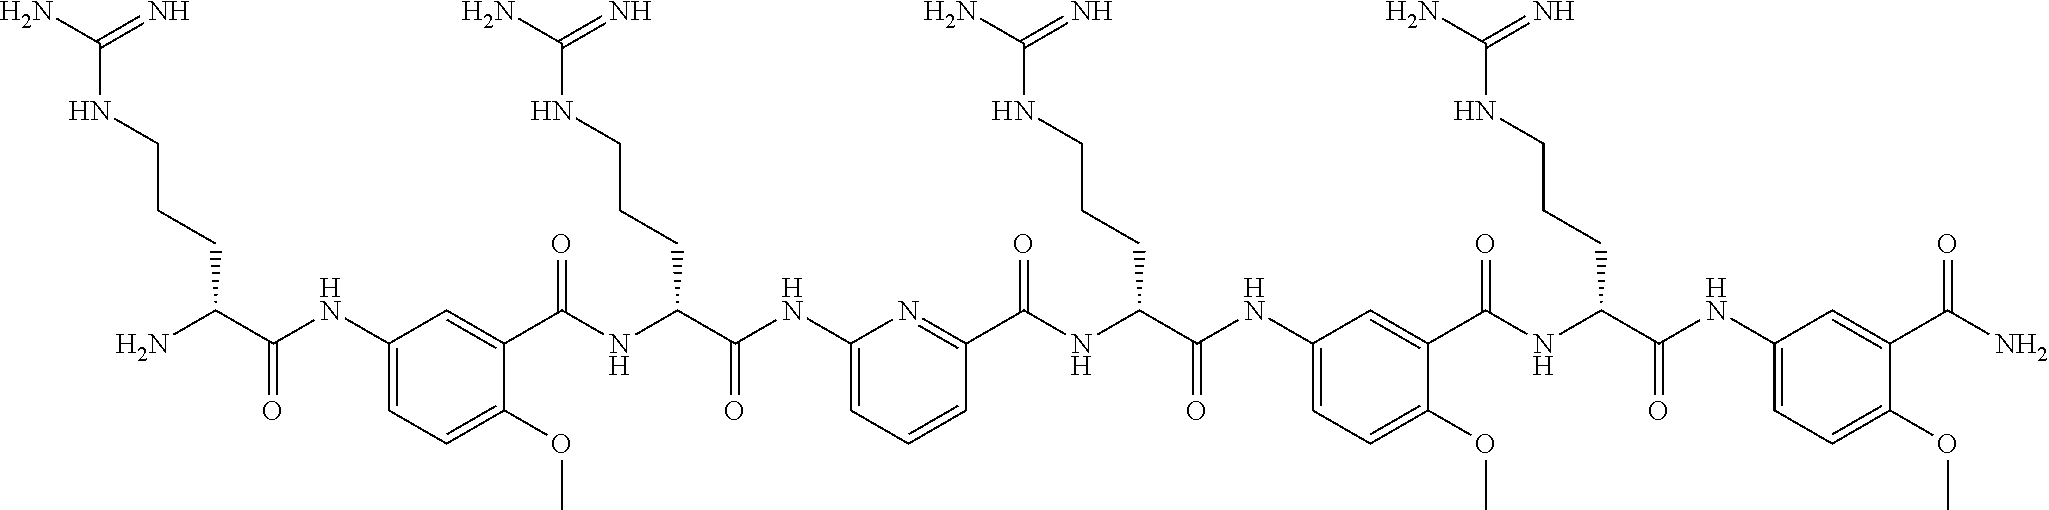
C1(NC(C(N)CCCNC(N)=N)=O)=CC=C(OC)C(C(NC(C(NC2=CC=CC(C(NC(C(NC3=CC=C(OC)C(C(NC(C(NC4=CC=C(OC)C(C(N)=O)=C4)=O)CCCNC(N)=N)=O)=C3)=O)CCCNC(N)=N)=O)=N2)=O)CCCNC(N)=N)=O)=C1
